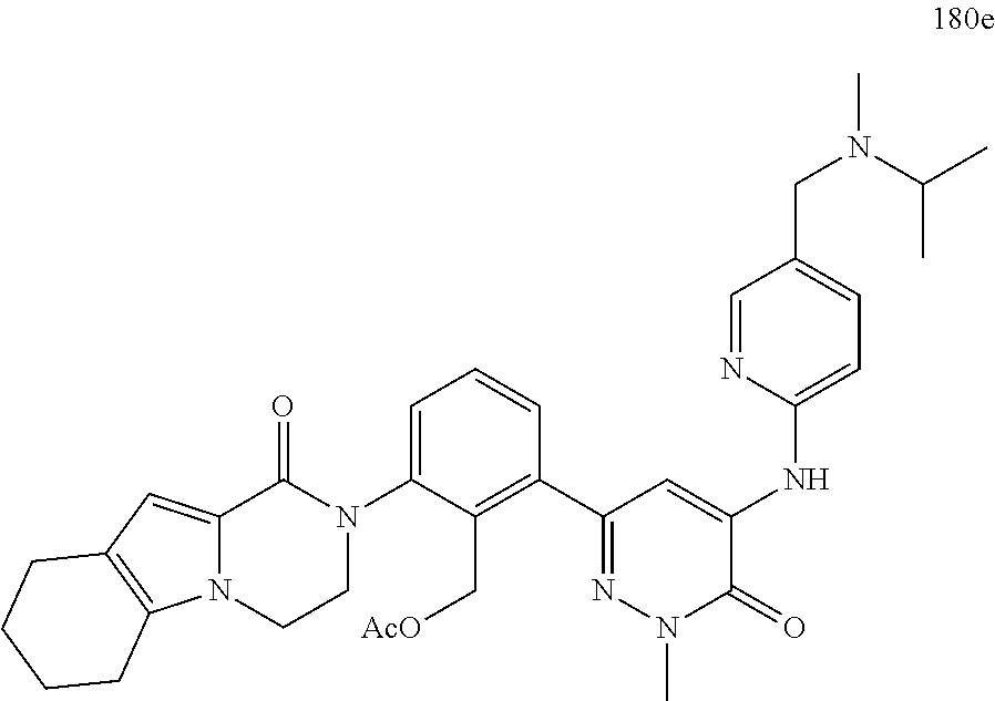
N(C1=CC=C(CN(C)C(C)C)C=N1)C1=CC(C2=C(C[AcO])C(N3C(=O)C4=CC5=C(N4CC3)CCCC5)=CC=C2)=NN(C)C1=O
